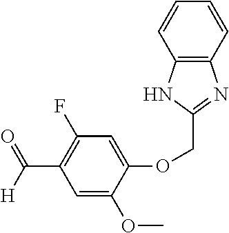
C12=C(C=CC=C1)N=C(COC1=CC(F)=C(C([H])=O)C=C1OC)N2
